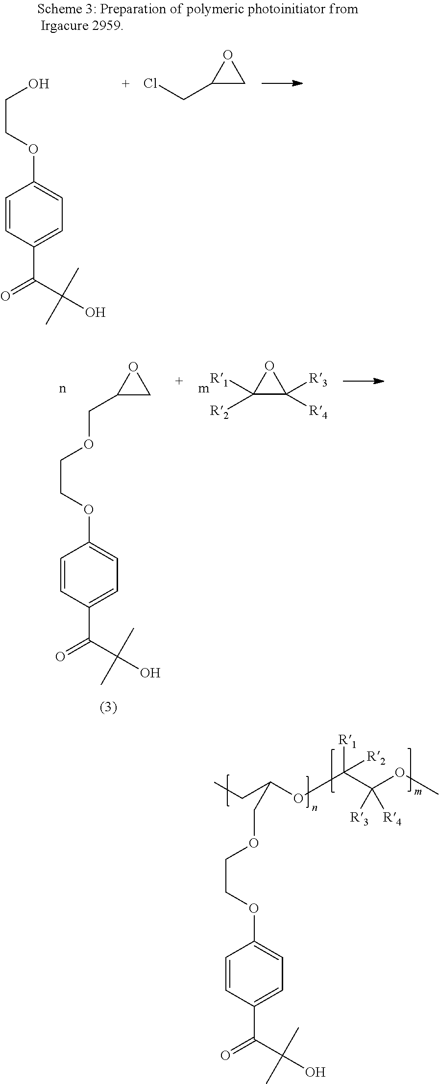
C1=CC(C(=O)C(C)(C)O)=CC=C1OCCOCC(CC)OC([R1])(C(OC)([R3])[R4])[R2].C1=CC(C(=O)C(C)(C)O)=CC=C1OCCO.ClCC1CO1.C1=CC(C(=O)C(C)(C)O)=CC=C1OCCOCC1CO1.C1([R1])([R2])C([R3])([R4])O1
